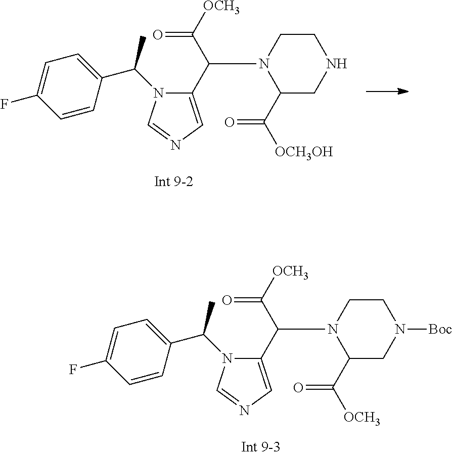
C1(F)=CC=C(C(N2C(C(N3CCNCC3C(=O)[OCH3OH])C([OCH3])=O)=CN=C2)C)C=C1.C1(F)=CC=C(C(N2C(C(N3CCN([Boc])CC3C(=O)[OCH3])C([OCH3])=O)=CN=C2)C)C=C1
